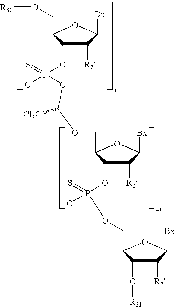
C1([R2])C(OP(=S)(O)OC([Cl3C])OCC2C(OP(=S)(OCC3C(O[R31])C([R2])C([Bx])O3)O)C([R2])C([Bx])O2)C(CO[R30])OC1[Bx]
